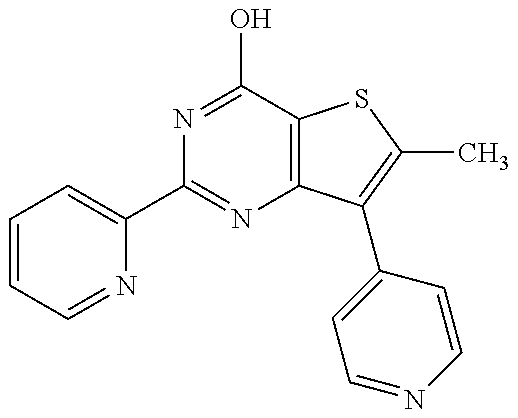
C1=CC=NC(C2=NC3=C(C(O)=N2)SC(C)=C3C2=CC=NC=C2)=C1
